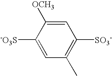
C1([OCH3])=CC([SO3-])=C(C)C=C1[-O3S]
